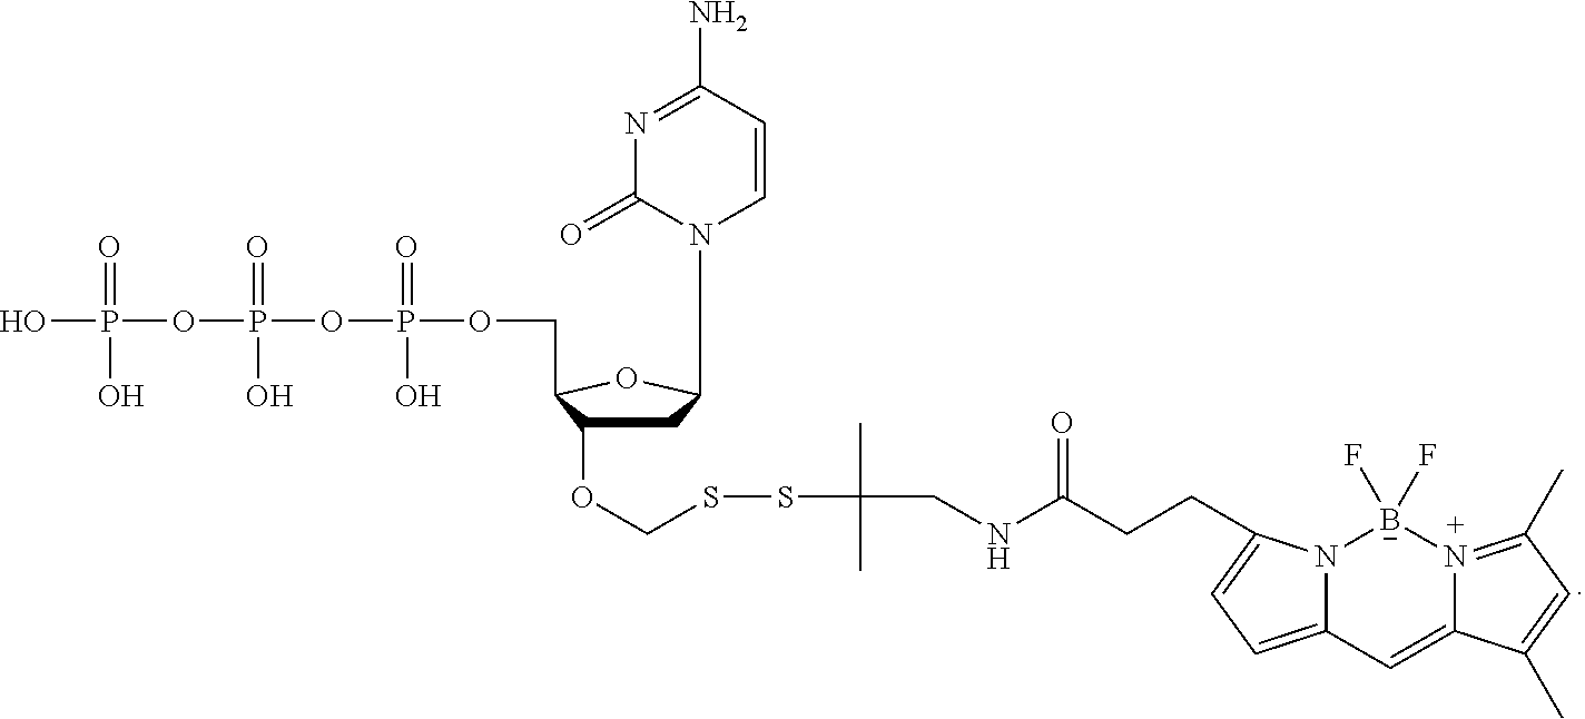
C1C(OCSSC(C)(C)CNC(=O)CCC2=CC=C3N2[B-](F)(F)[N+]2=C(C)C=C(C)C2=C3)C(COP(OP(OP(O)(=O)O)(=O)O)(=O)O)OC1N1C=CC(N)=NC1=O
